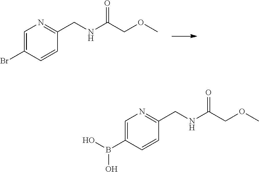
C1=C(Br)C=CC(CNC(COC)=O)=N1.C1=C(B(O)O)C=CC(CNC(COC)=O)=N1
